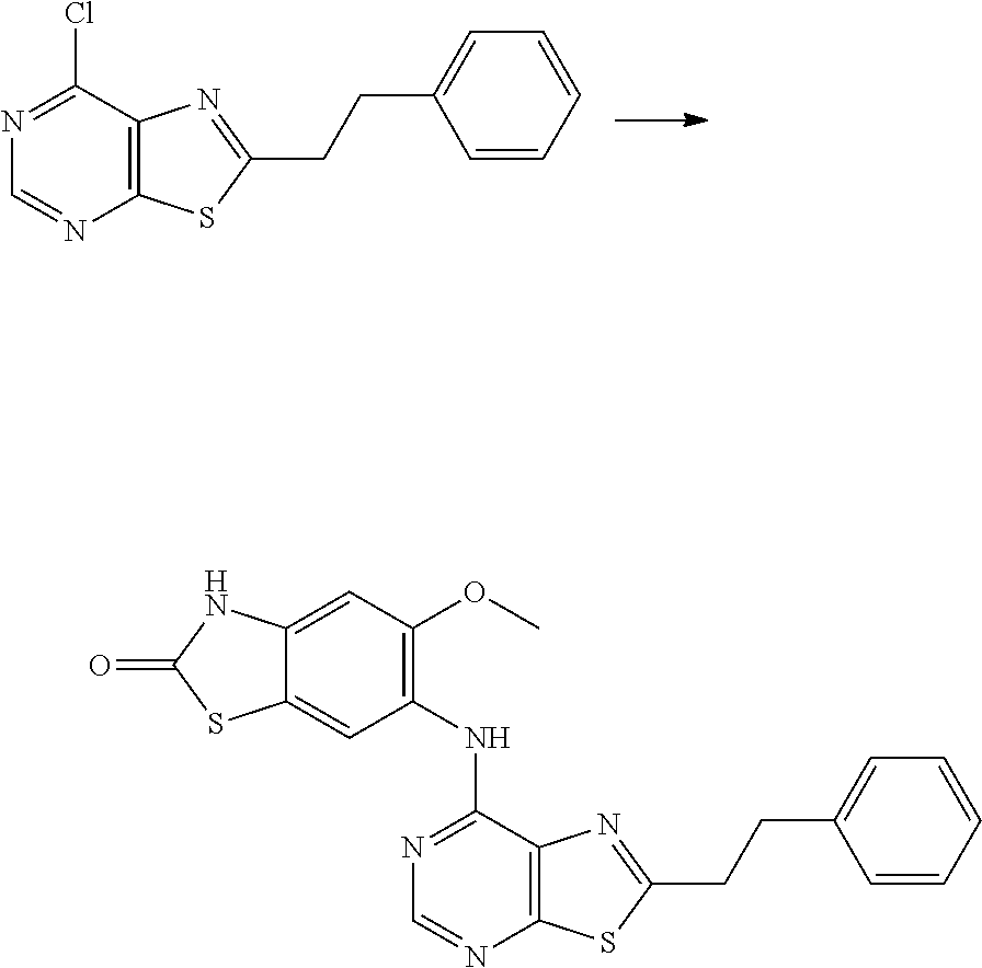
ClC1=NC=NC2=C1N=C(CCC1=CC=CC=C1)S2.N(C1=NC=NC2=C1N=C(CCC1=CC=CC=C1)S2)C1=C(OC)C=C2C(=C1)SC(=O)N2
